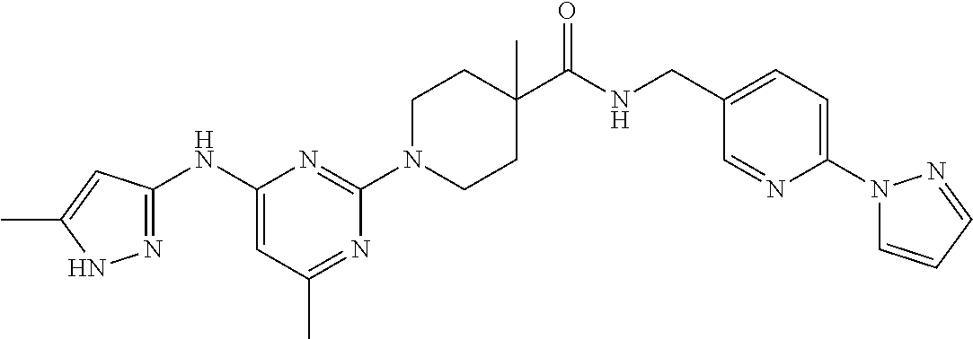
C1(NC2=NNC(C)=C2)=CC(C)=NC(N2CCC(C(NCC3=CC=C(N4C=CC=N4)N=C3)=O)(C)CC2)=N1
